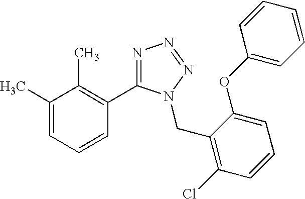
C1(C)=CC=CC(C2=NN=NN2CC2=C(Cl)C=CC=C2OC2=CC=CC=C2)=C1C
